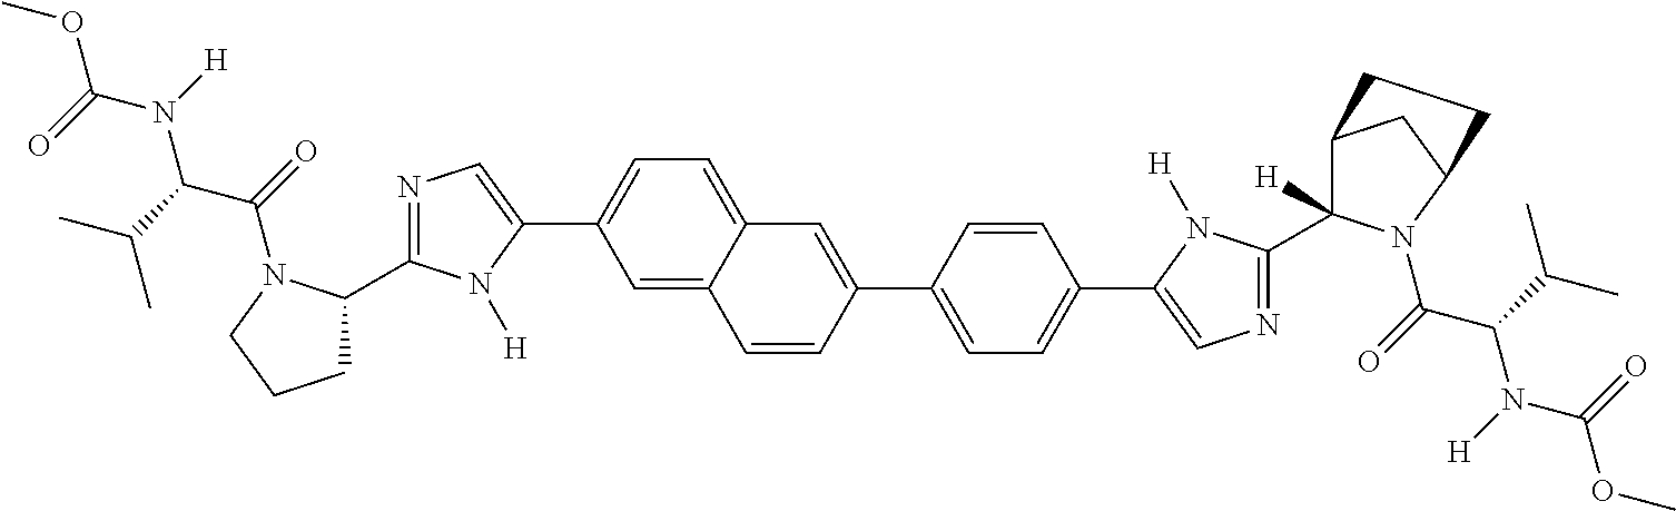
C1=C2C(=CC=C1C1=CN=C(C3CCCN3C(=O)C(C(C)C)N(C(OC)=O)[H])N1[H])C=C(C1=CC=C(C3=CN=C(C4([H])C5CC(N4C(=O)C(C(C)C)N(C(OC)=O)[H])CC5)N3[H])C=C1)C=C2
